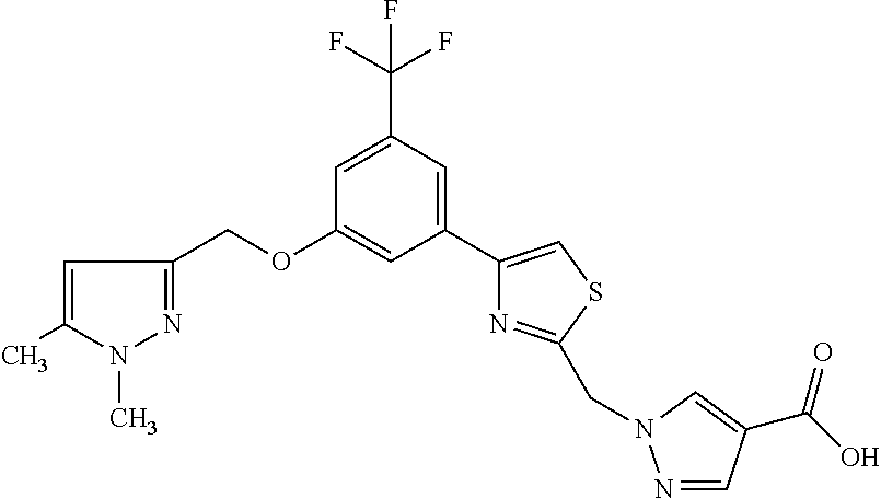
C1=C(C)N(C)N=C1COC1=CC(C2=CSC(CN3N=CC(C(=O)O)=C3)=N2)=CC(C(F)(F)F)=C1
